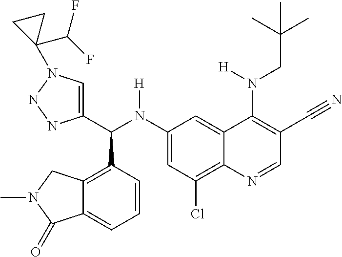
C1(N(C(C2=CN(C3(C(F)F)CC3)NN2)C2=C3C(=CC=C2)C(=O)N(C)C3)[H])=CC(Cl)=C2C(=C1)C(N(CC(C)(C)C)[H])=C(C#N)C=N2
